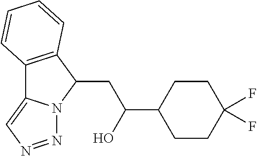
C12=C(C(CC(C3CCC(F)(F)CC3)O)N3C1=CN=N3)C=CC=C2
